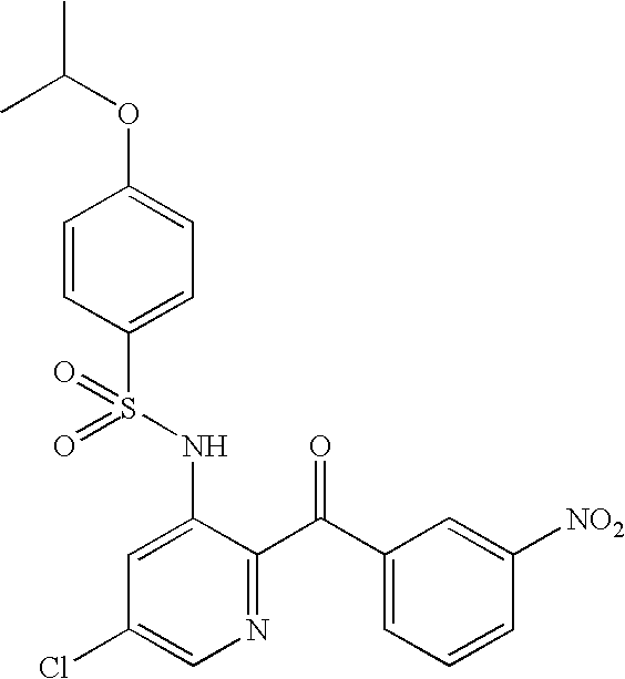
O=S(NC1=CC(Cl)=CN=C1C(=O)C1=CC=CC([NO2])=C1)(=O)C1=CC=C(OC(C)C)C=C1
